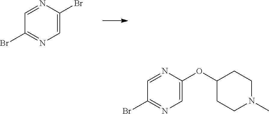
C1=C(Br)N=CC(Br)=N1.O(C1=CN=C(Br)C=N1)C1CCN(C)CC1
